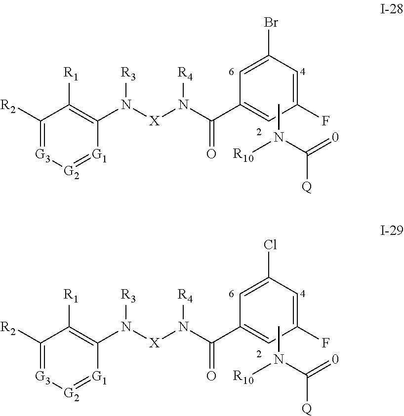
C1([R2])=[G3][G2]=[G1]C(N([X]N(C(C2=CC(F)=CC(Br)=C2)=O)[R4])[R3])=C1[R1].CN([R10])C(=[0])[Q].C1([R2])=[G3][G2]=[G1]C(N([X]N(C(C2=CC(F)=CC(Cl)=C2)=O)[R4])[R3])=C1[R1].CN([R10])C(=[0])[Q]
